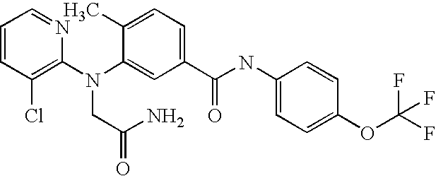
C1=CC(Cl)=C(N(C2=CC(C(NC3=CC=C(OC(F)(F)F)C=C3)=O)=CC=C2C)CC(N)=O)N=C1
